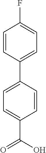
C1=CC(C2=CC=C(F)C=C2)=CC=C1C(O)=O
